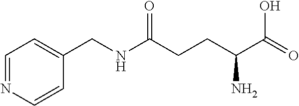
C1=NC=CC(CNC(CCC(C(=O)O)N)=O)=C1
